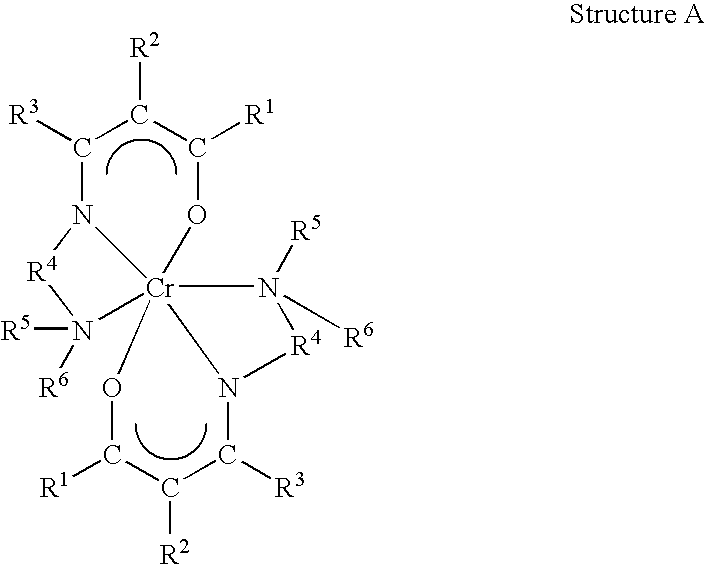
[R3]C1C([R2])C([R1])O[Cr]234(OC([R1])C([R2])C([R3])N2[R4]N3([R5])[R6])N([R5])([R6])[R4]N14
